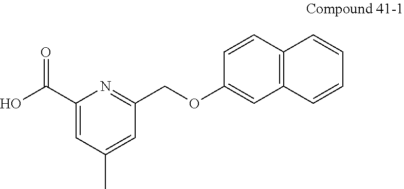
C1=C(C)C=C(C(O)=O)N=C1COC1=CC2=C(C=C1)C=CC=C2
